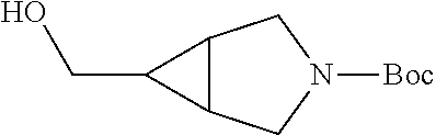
C12C(CN([Boc])C1)C2CO
